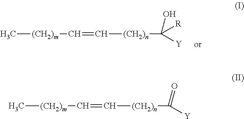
C[(CH2)m]C=C[(CH2)n]C(O)([R])[Y].C[(CH2)m]C=C[(CH2)n]C(=O)[Y]
